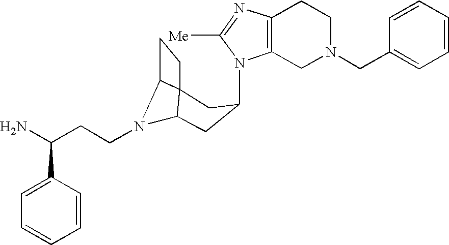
N1(C2CC3N(CCC(N)C4=CC=CC=C4)C4C3(CC4)C2)C2=C(N=C1[Me])CCN(CC1=CC=CC=C1)C2
